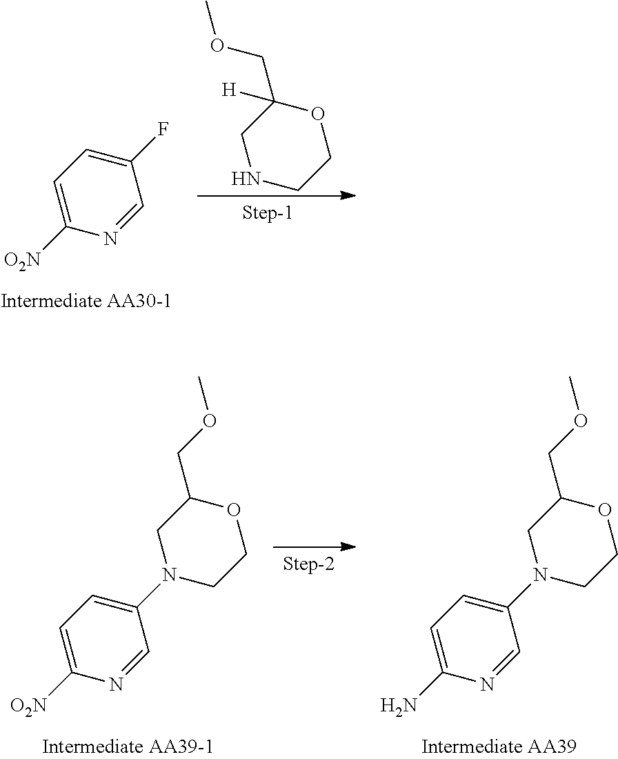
C1(F)=CC=C([O2N])N=C1.C1NCCOC1(COC)[H].C1(N2CCOC(COC)C2)=CC=C([O2N])N=C1.C1(N2CCOC(COC)C2)=CC=C(N)N=C1
